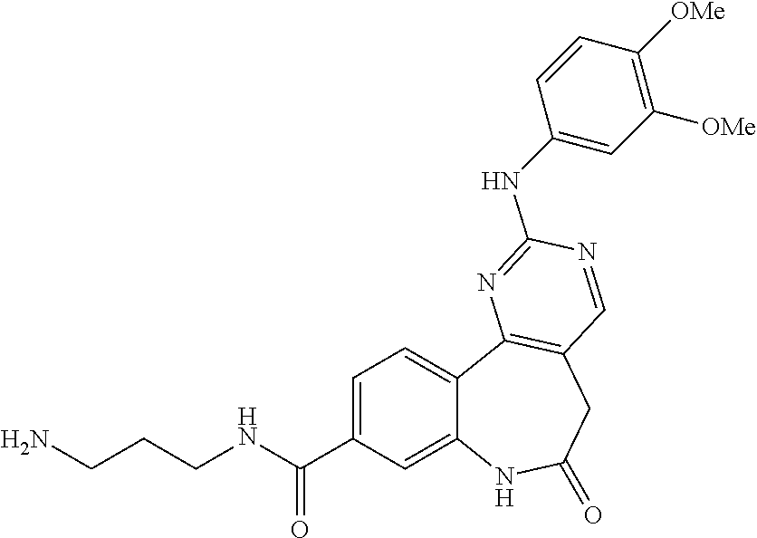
C1=C(C(NCCCN)=O)C=C2C(=C1)C1=C(CC(=O)N2)C=NC(NC2=CC([OMe])=C([OMe])C=C2)=N1
